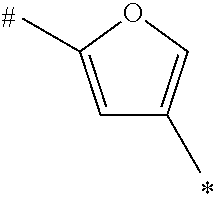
C1=C(C)OC=C1C
